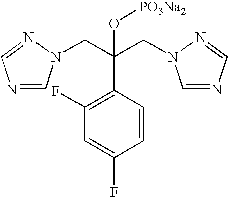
C1=CC(C(CN2C=NC=N2)(CN2C=NC=N2)O[PO3Na2])=C(F)C=C1F
